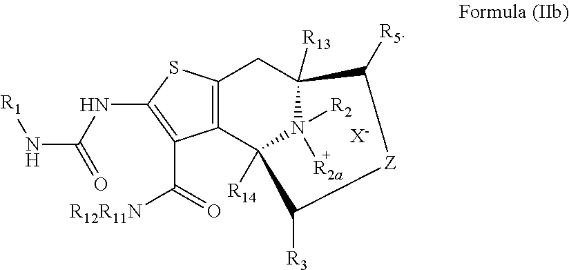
C12=C(C3([R14])N([R2])([R2a])C([R13])(C1)C([R5])[Z]C3[R3])C(C(=O)[R12R11N])=C(NC(N[R1])=O)S2.[X-]
